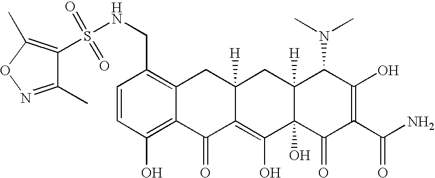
C1=CC(CNS(=O)(=O)C2=C(C)ON=C2C)=C2C(=C1O)C(=O)C1=C(O)C3(O)C([H])(CC1([H])C2)C(N(C)C)C(O)=C(C(N)=O)C3=O
